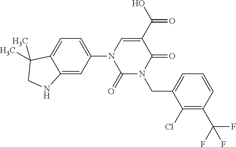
C12=CC=C(N3C=C(C(O)=O)C(=O)N(CC4=CC=CC(C(F)(F)F)=C4Cl)C3=O)C=C1NCC2(C)C
